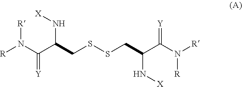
[R]N([R])C(C(CSSCC(C(N([R])[R])=[Y])N[X])N[X])=[Y]
